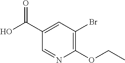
BrC1=C(OCC)N=CC(C(O)=O)=C1
